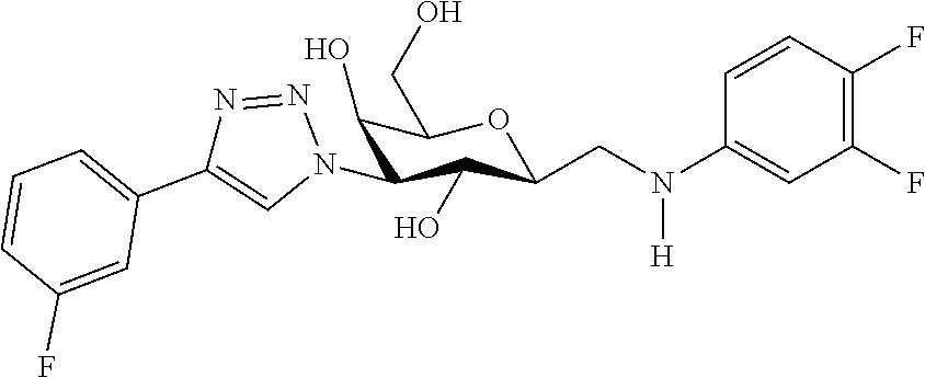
C1=CC(N(CC2C(O)C(N3N=NC(C4=CC=CC(F)=C4)=C3)C(O)C(CO)O2)[H])=CC(F)=C1F
